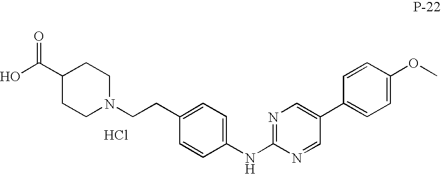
C1(CCN2CCC(C(O)=O)CC2)=CC=C(NC2=NC=C(C3=CC=C(OC)C=C3)C=N2)C=C1.Cl
